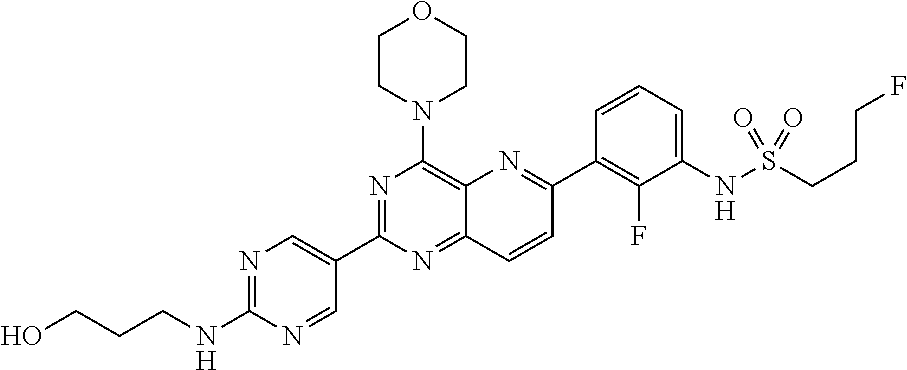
C12=NC(C3=CN=C(NCCCO)N=C3)=NC(N3CCOCC3)=C1N=C(C1=C(F)C(NS(CCCF)(=O)=O)=CC=C1)C=C2
